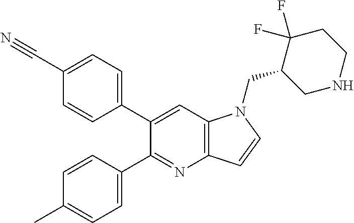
C1(C#N)=CC=C(C2=CC3=C(N=C2C2=CC=C(C)C=C2)C=CN3CC2CNCCC2(F)F)C=C1
